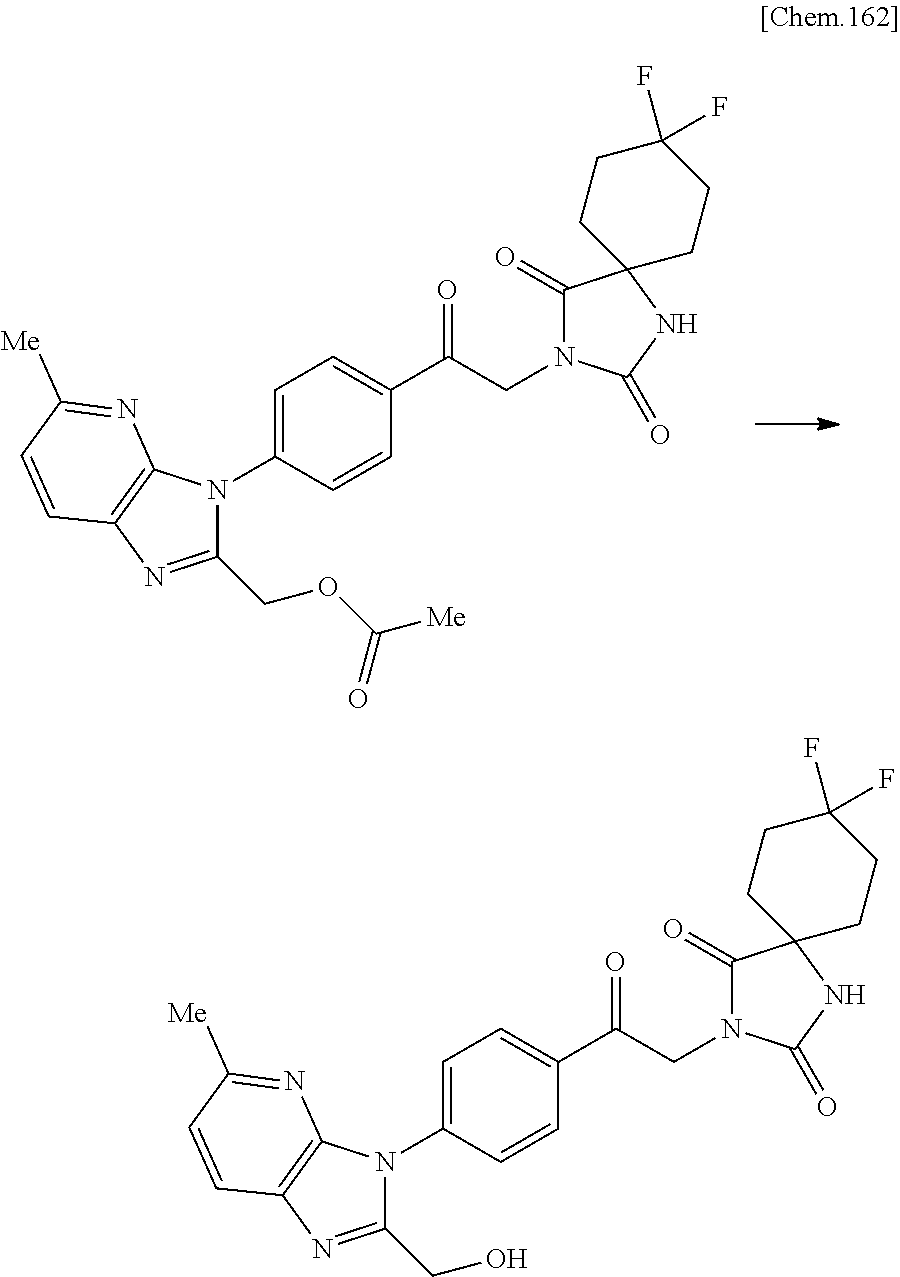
C1(COC([Me])=O)=NC2=C(N1C1=CC=C(C(CN3C(=O)C4(NC3=O)CCC(F)(F)CC4)=O)C=C1)N=C([Me])C=C2.C1(CO)=NC2=C(N1C1=CC=C(C(CN3C(=O)C4(NC3=O)CCC(F)(F)CC4)=O)C=C1)N=C([Me])C=C2
